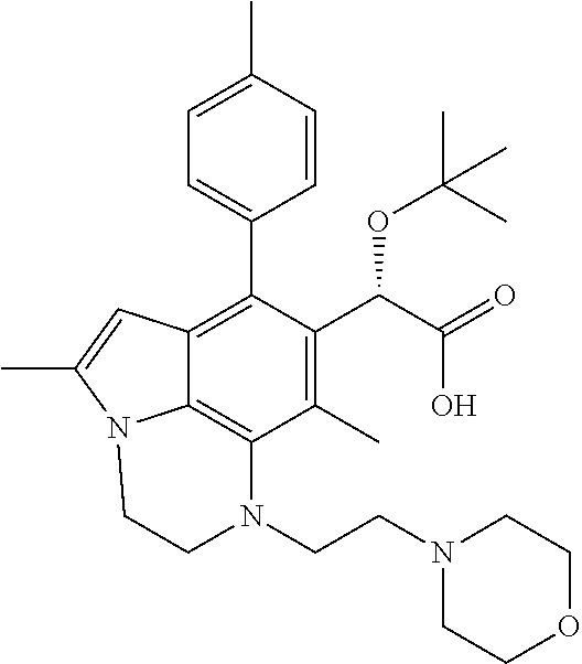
C1=C(C)C=CC(C2=C3C4=C(C(C)=C2C(C(O)=O)OC(C)(C)C)N(CCN2CCOCC2)CCN4C(C)=C3)=C1
